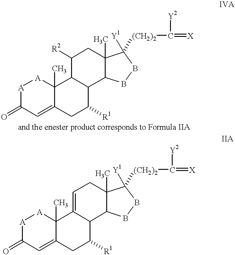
[A]1C(=O)C=C2C(C)([A]1)C1C(C([R1])C2)C2C(C)(CC1[R2])C([Y1])([(CH2)2]C([Y2])=[X])BB2.[A]1C(=O)C=C2C(C)([A]1)C1=CCC3(C)C(C1C([R1])C2)BBC3([Y1])[(CH2)2]C([Y2])=[X]
